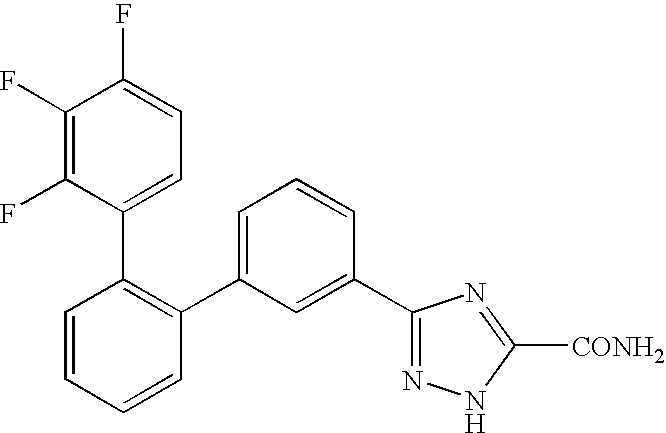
C1=CC=CC(C2=CC=CC(C3=NNC([CONH2])=N3)=C2)=C1C1=CC=C(F)C(F)=C1F
